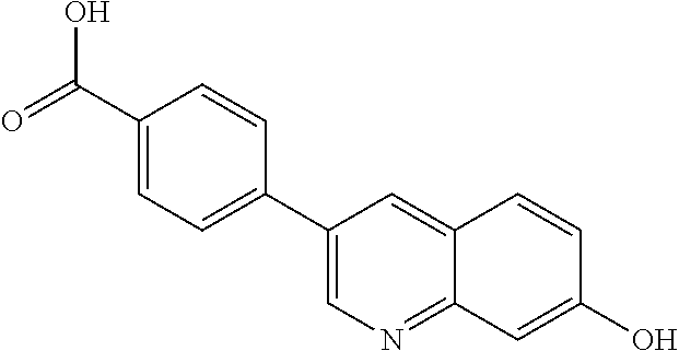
C1=C(C(=O)O)C=CC(C2=CN=C3C(=C2)C=CC(O)=C3)=C1
